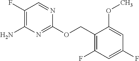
C1(COC2=NC(N)=C(F)C=N2)=C(F)C=C(F)C=C1OC
